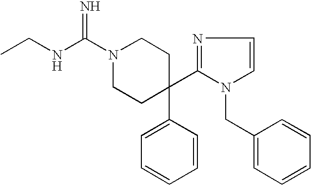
N1(C(NCC)=N)CCC(C2=CC=CC=C2)(C2=NC=CN2CC2=CC=CC=C2)CC1
